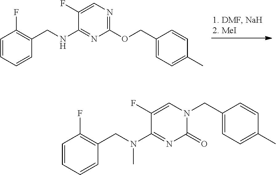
C1(OCC2=CC=C(C)C=C2)=NC=C(F)C(NCC2=C(F)C=CC=C2)=N1.C1(=O)N(CC2=CC=C(C)C=C2)C=C(F)C(N(CC2=C(F)C=CC=C2)C)=N1
